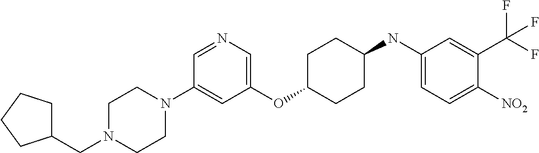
C1(OC2CCC(NC3=CC=C([NO2])C(C(F)(F)F)=C3)CC2)=CN=CC(N2CCN(CC3CCCC3)CC2)=C1
